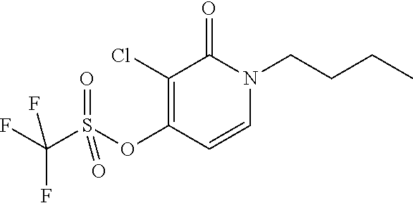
C1(Cl)=C(OS(C(F)(F)F)(=O)=O)C=CN(CCCC)C1=O
